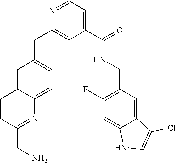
C1=CC(CN)=NC2=CC=C(CC3=CC(C(NCC4=C(F)C=C5C(=C4)C(Cl)=CN5)=O)=CC=N3)C=C12
